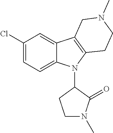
C1(Cl)=CC=C2C(=C1)C1=C(N2C2CCN(C)C2=O)CCN(C)C1
